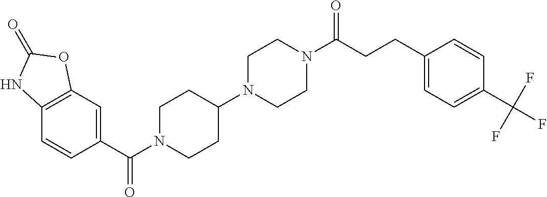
C12=C(C=C(C(N3CCC(N4CCN(C(CCC5=CC=C(C(F)(F)F)C=C5)=O)CC4)CC3)=O)C=C1)OC(=O)N2
